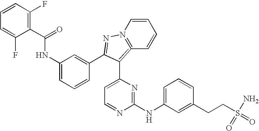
C1(C(=O)NC2=CC=CC(C3=NN4=C(=C3C3=CC=NC(NC5=CC=CC(CCS(=O)(N)=O)=C5)=N3)C=CC=C4)=C2)=C(F)C=CC=C1F
